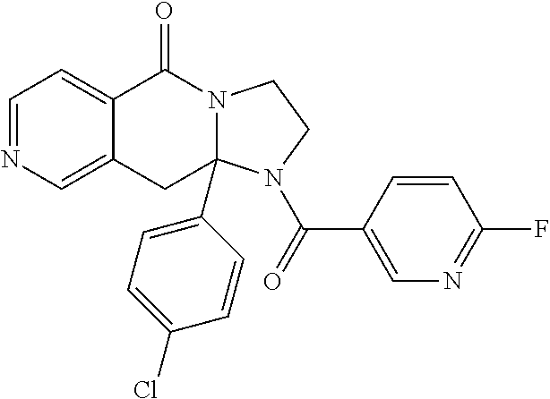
C1=NC=C2C(=C1)C(=O)N1CCN(C(=O)C3=CN=C(F)C=C3)C1(C1=CC=C(Cl)C=C1)C2
